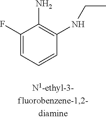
C1(F)=CC=CC(NCC)=C1N
